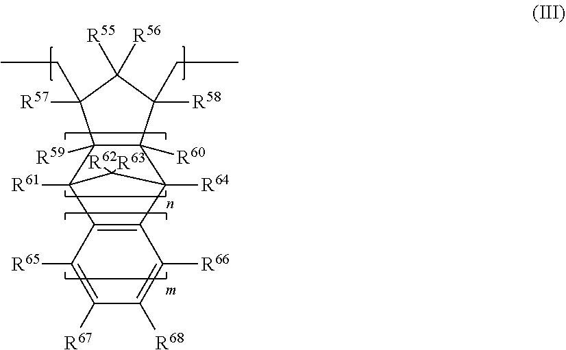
C12([R59])C([R60])(C([R58])(CC)C([R55])([R56])C1([R57])CC)C1([R64])C3=C(C2([R61])C1([R63])[R62])C([R65])=C([R67])C([R68])=C3[R66]
